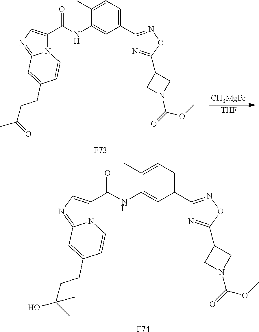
[CH3MgBr].[THF].C1(C2=NOC(C3CN(C(=O)OC)C3)=N2)=CC=C(C)C(NC(=O)C2=CN=C3N2C=CC(CCC(=O)C)=C3)=C1.[F73].C1(C2=NOC(C3CN(C(=O)OC)C3)=N2)=CC=C(C)C(NC(=O)C2=CN=C3N2C=CC(CCC(C)(O)C)=C3)=C1.[F74]
